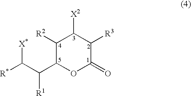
C1([R2])C(C(C([R*])[X*])[R1])OC(=O)C([R3])C1[X2]
